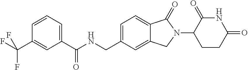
C1=CC=C(C(NCC2=CC=C3C(=C2)CN(C2CCC(=O)NC2=O)C3=O)=O)C=C1C(F)(F)F
